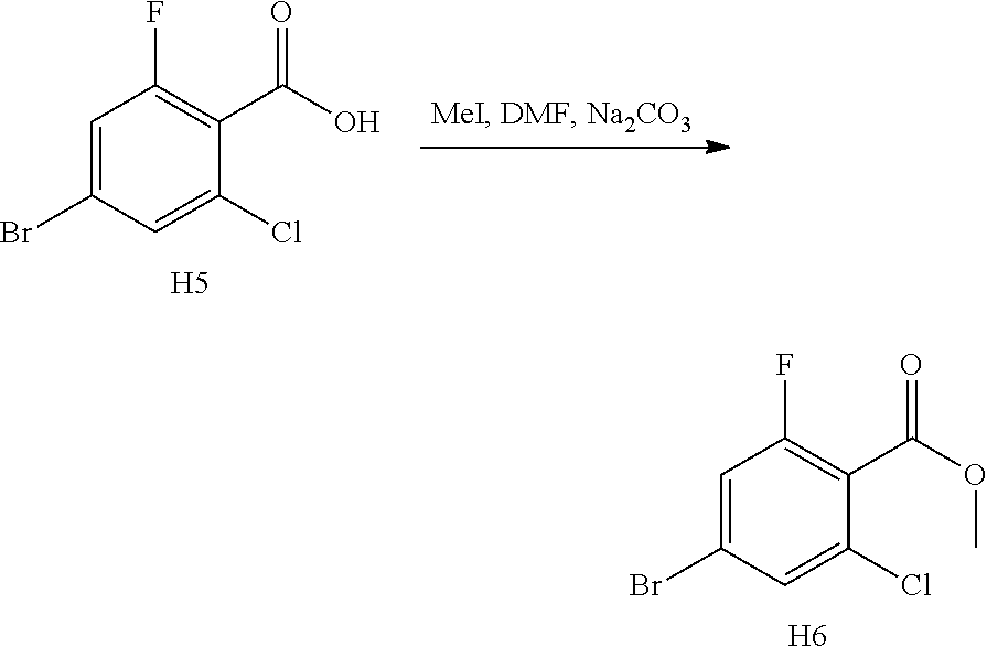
C1=C(Br)C=C(Cl)C(C(O)=O)=C1F.[H5].C1=C(Br)C=C(Cl)C(C(OC)=O)=C1F.[H6]
